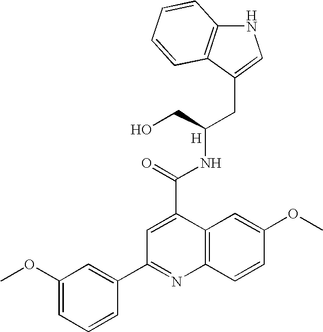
N1C2=C(C(CC(NC(C3=CC(C4=CC(OC)=CC=C4)=NC4=C3C=C(OC)C=C4)=O)CO)=C1)C=CC=C2.[H]
